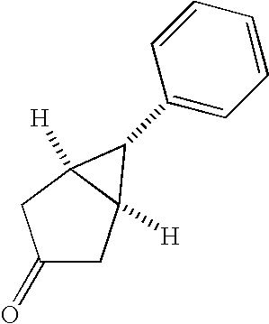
C1(=O)CC2([H])C([H])(C1)C2C1=CC=CC=C1
